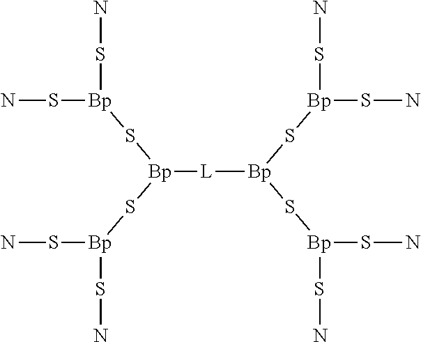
[L]([Bp](S[Bp](SN)SN)S[Bp](SN)SN)[Bp](S[Bp](SN)SN)S[Bp](SN)SN
